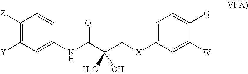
O=C(C(C[X]C1=CC=C([Q])C([W])=C1)(O)C)NC1=CC([Y])=C([Z])C=C1
